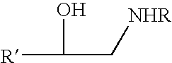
[R]C(C[NHR])O
